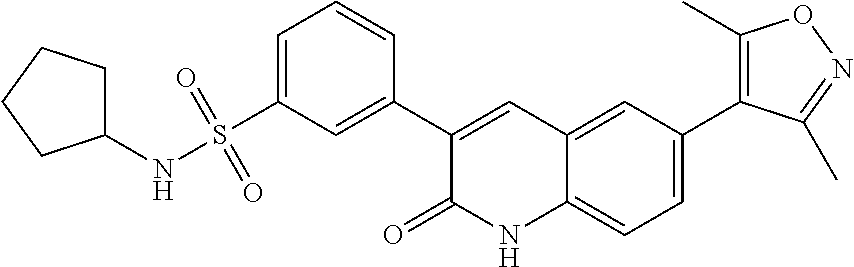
C1(C2=CC(S(NC3CCCC3)(=O)=O)=CC=C2)=CC2=CC(C3=C(C)ON=C3C)=CC=C2NC1=O
